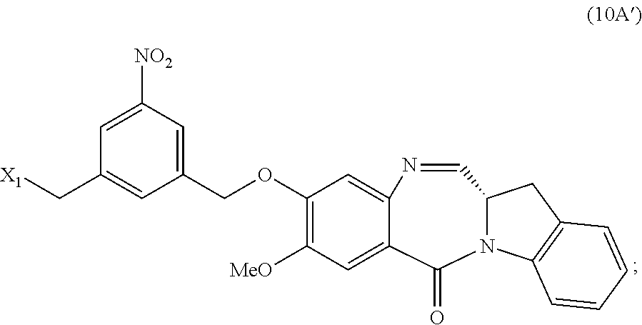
C1(OCC2=CC([NO2])=CC(C[X1])=C2)=C([MeO])C=C2C(=C1)N=CC1N(C2=O)C2=C(C1)C=CC=C2
